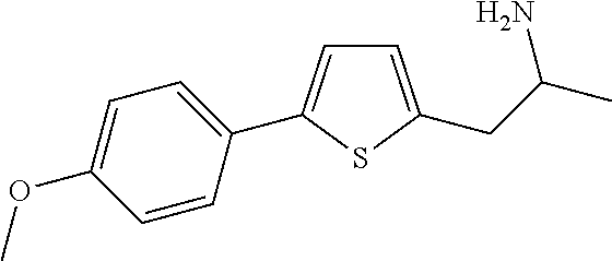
C1=C(CC(N)C)SC(C2=CC=C(OC)C=C2)=C1
